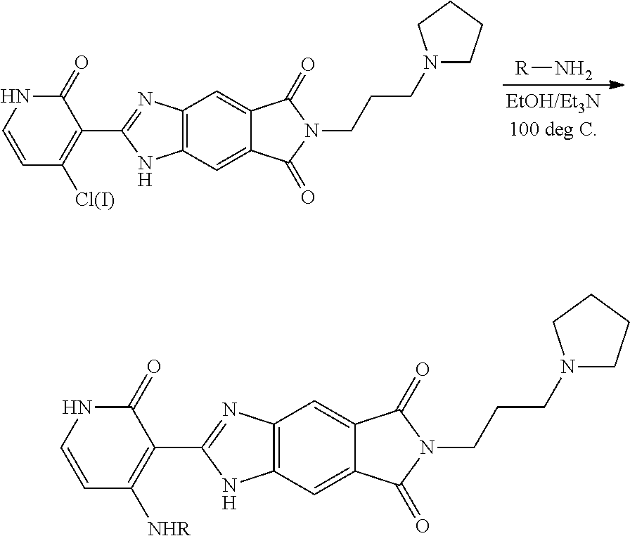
[R]N.C12=C(C=C3C(=C1)C(=O)N(CCCN1CCCC1)C3=O)NC(C1=C(Cl)C=CNC1=O)=N2.C12=C(C=C3C(=C1)C(=O)N(CCCN1CCCC1)C3=O)NC(C1=C([NHR])C=CNC1=O)=N2
